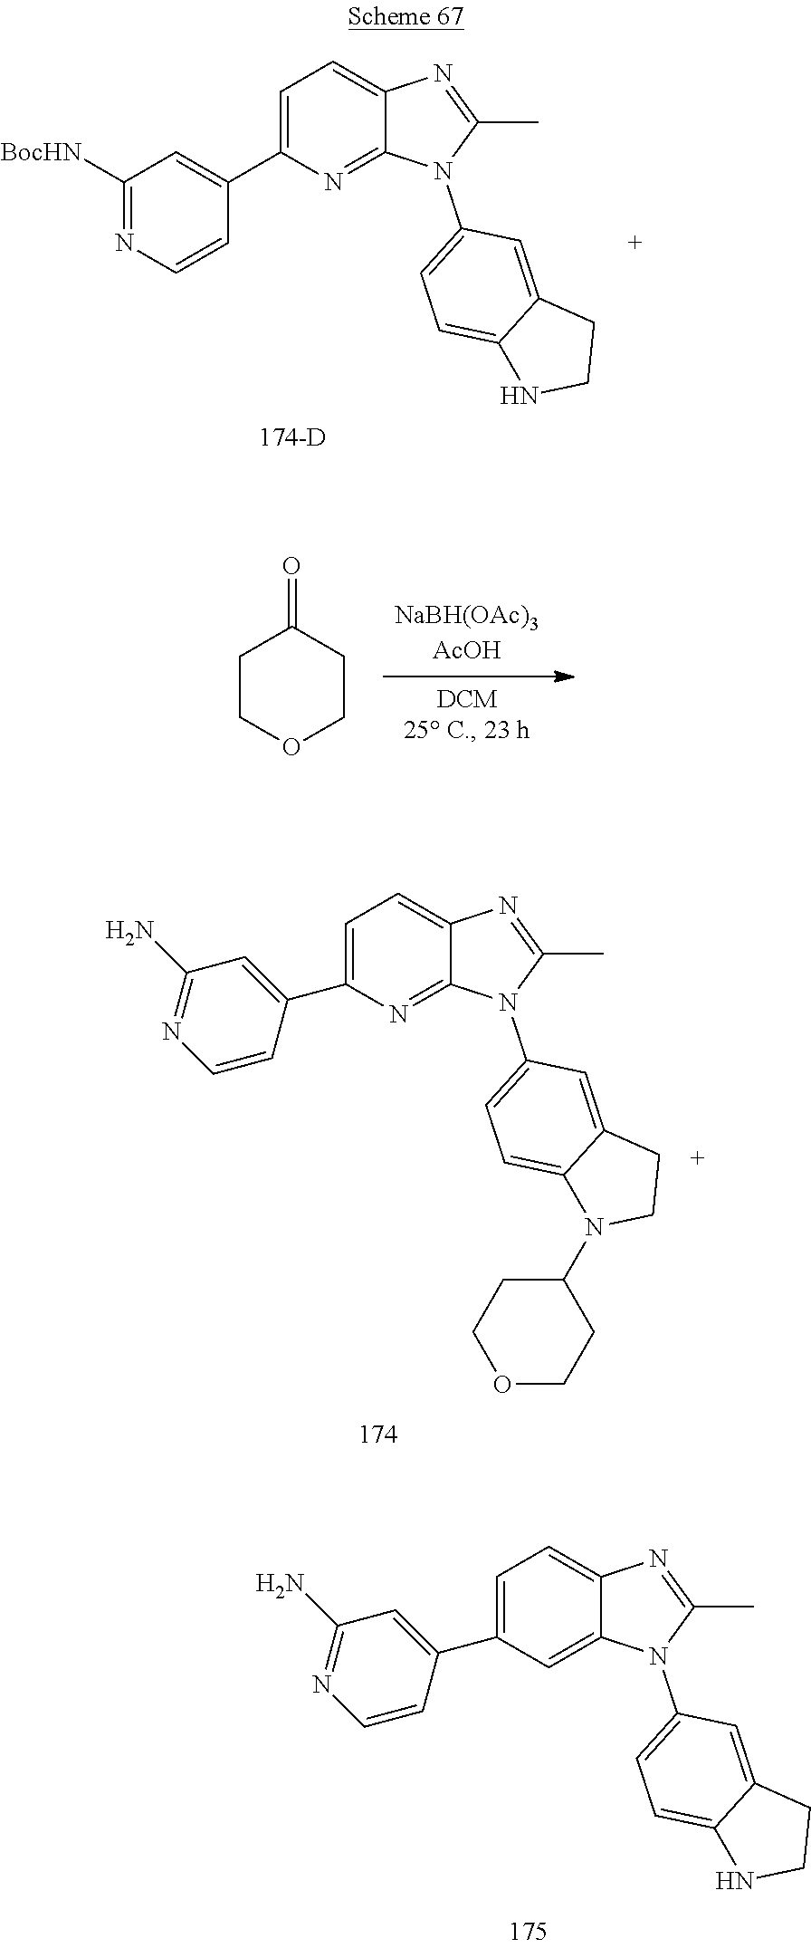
C1=C(C2=CC(N)=NC=C2)C=C2C(=C1)N=C(C)N2C1=CC=C2C(=C1)CCN2.C1=C(C2=CC([BocHN])=NC=C2)N=C2C(=C1)N=C(C)N2C1=CC=C2C(=C1)CCN2.C1COCCC1=O.C1=C(C2=CC(N)=NC=C2)N=C2C(=C1)N=C(C)N2C1=CC=C2C(=C1)CCN2C1CCOCC1
